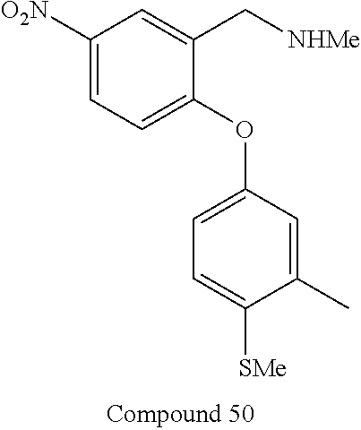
C1([O2N])=CC=C(OC2=CC=C([SMe])C(C)=C2)C(C[NHMe])=C1
